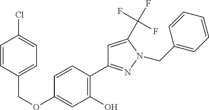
O(C1=CC(O)=C(C2=NN(CC3=CC=CC=C3)C(C(F)(F)F)=C2)C=C1)CC1=CC=C(Cl)C=C1
